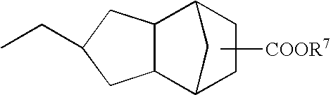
C12C3CCC(C1CC(CC)C2)C3.[COOR7]
